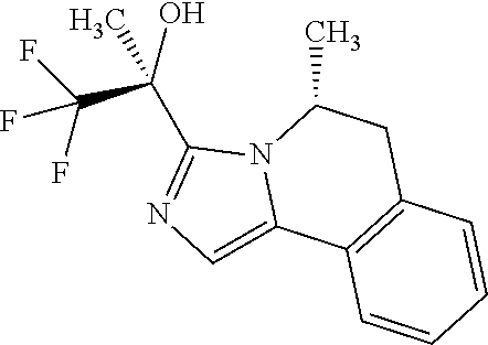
C1(C(C(F)(F)F)(O)C)=NC=C2N1C(C)CC1=C2C=CC=C1
